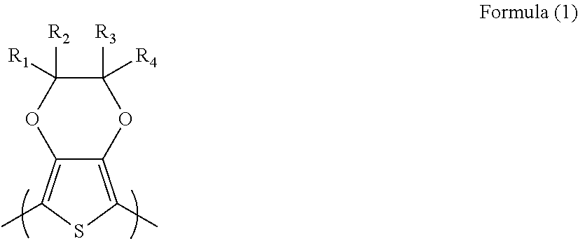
O1C([R3])([R4])C([R2])([R1])OC2=C(C)SC(C)=C12
